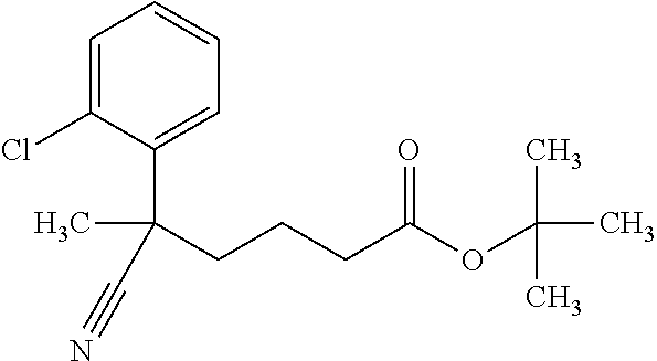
C1=C(C(CCCC(OC(C)(C)C)=O)(C)C#N)C(Cl)=CC=C1
